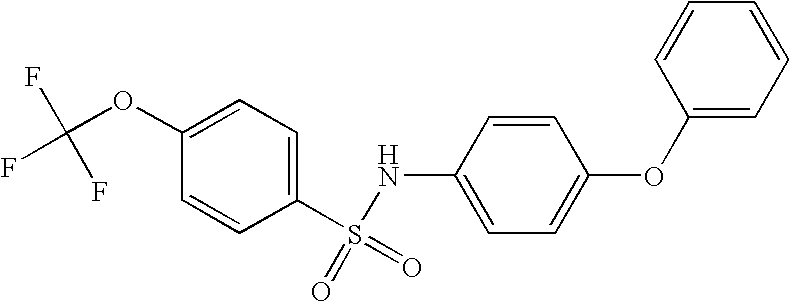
C1=CC(S(=O)(=O)NC2=CC=C(OC3=CC=CC=C3)C=C2)=CC=C1OC(F)(F)F
